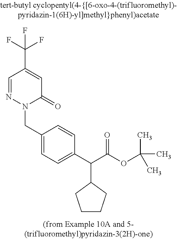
C1=NN(CC2=CC=C(C(C(OC(C)(C)C)=O)C3CCCC3)C=C2)C(=O)C=C1C(F)(F)F
